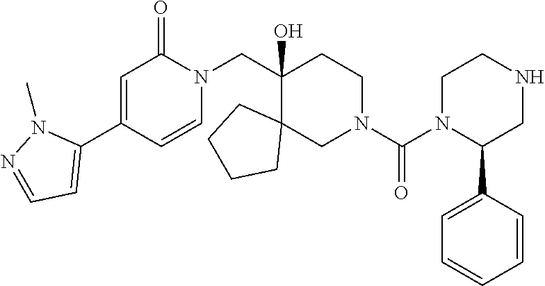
C1=C(C2=CC=NN2C)C=CN(CC2(O)C3(CN(C(N4C(C5=CC=CC=C5)CNCC4)=O)CC2)CCCC3)C1=O
